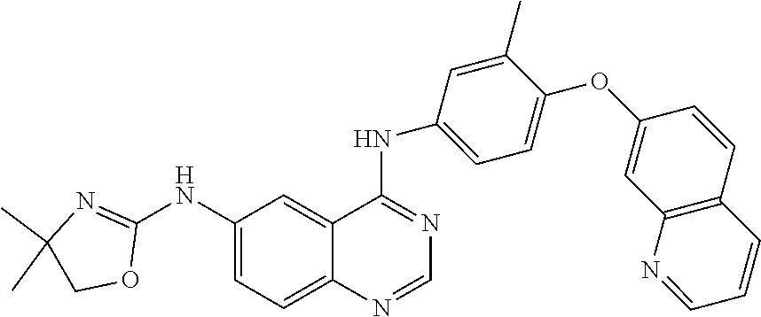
C1(NC2=NC(C)(C)CO2)=CC=C2C(=C1)C(NC1=CC=C(OC3=CC4=C(C=C3)C=CC=N4)C(C)=C1)=NC=N2
